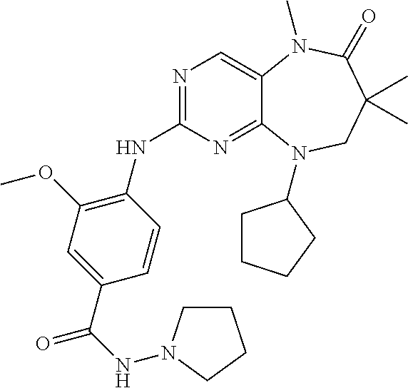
N1=C(NC2=C(OC)C=C(C(=O)NN3CCCC3)C=C2)N=C2C(=C1)N(C)C(=O)C(C)(C)CN2C1CCCC1
